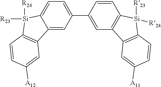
C1(C2=CC3=C(C=C2)[Si]([R23])([R24])C2=C3C=C([A11])C=C2)=CC=C2C(=C1)C1=C([Si]2([R23])[R24])C=CC([A12])=C1
